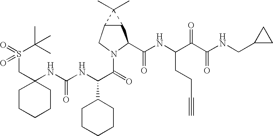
C(C1(NC(NC(C(=O)N2CC3C(C2C(NC(C(C(NCC2CC2)=O)=O)CCC#C)=O)C3(C)C)C2CCCCC2)=O)CCCCC1)S(C(C)(C)C)(=O)=O
